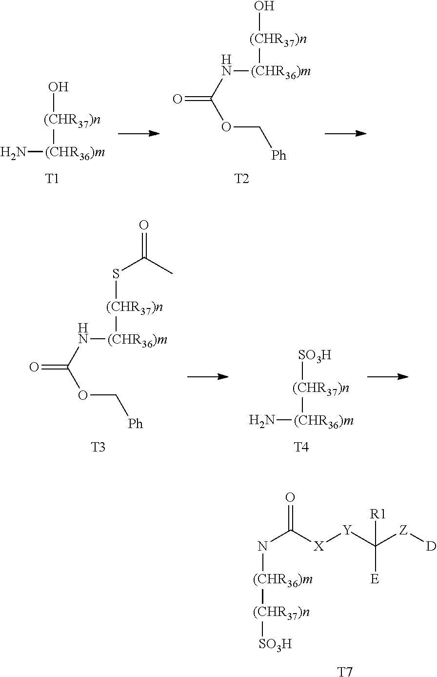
O[(CHR37)n][(CHR36)m]NC(=O)OC[Ph].[T2].O[(CHR37)n][(CHR36)m]N.[T1].[T7].N([(CHR36)m][(CHR37)n][SO3H])C(=O)[X][Y]C([Z][D])([R1])[E].S([(CHR37)n][(CHR36)m]NC(=O)OC[Ph])C(=O)C.[T3].[SO3H][(CHR37)n][(CHR36)m]N.[T4]
